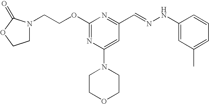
C(COC1=NC(N2CCOCC2)=CC(C=NNC2=CC(C)=CC=C2)=N1)N1CCOC1=O
